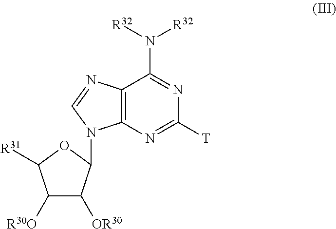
[R30O]C1C([OR30])C(N2C3=C(C(N([R32])[R32])=NC([T])=N3)N=C2)OC1[R31]
